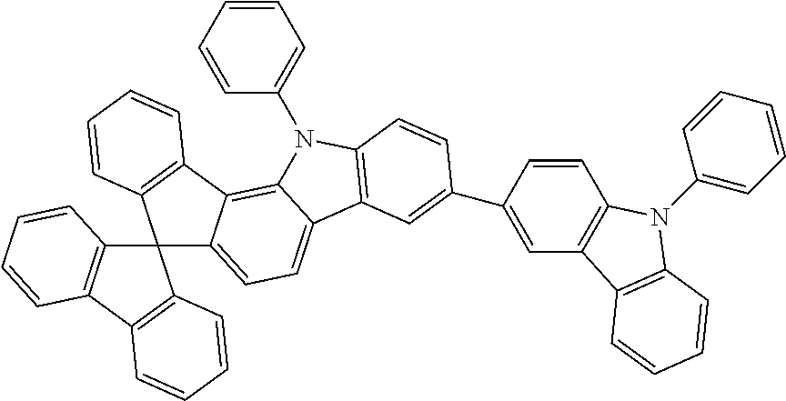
C12(C3=C(C4=C1C=CC=C4)C=CC=C3)C1=CC=C3C(=C1C1=C2C=CC=C1)N(C1=CC=CC=C1)C1=C3C=C(C2=CC3=C(C=C2)N(C2=CC=CC=C2)C2=C3C=CC=C2)C=C1
